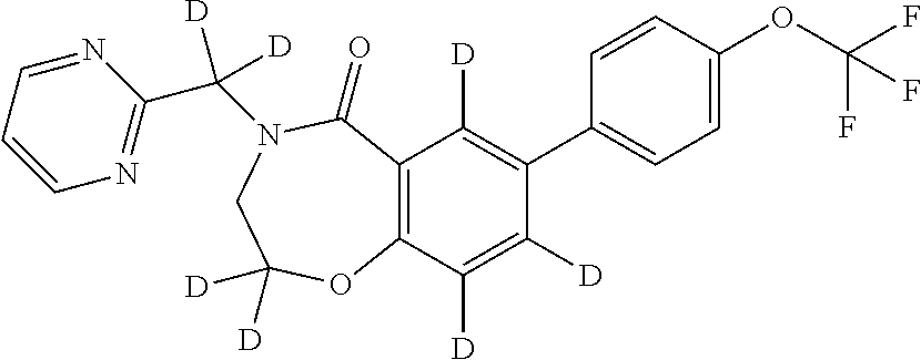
C12=C(C([D])=C([D])C(C3=CC=C(OC(F)(F)F)C=C3)=C1[D])OC([D])([D])CN(C(C1=NC=CC=N1)([D])[D])C2=O
